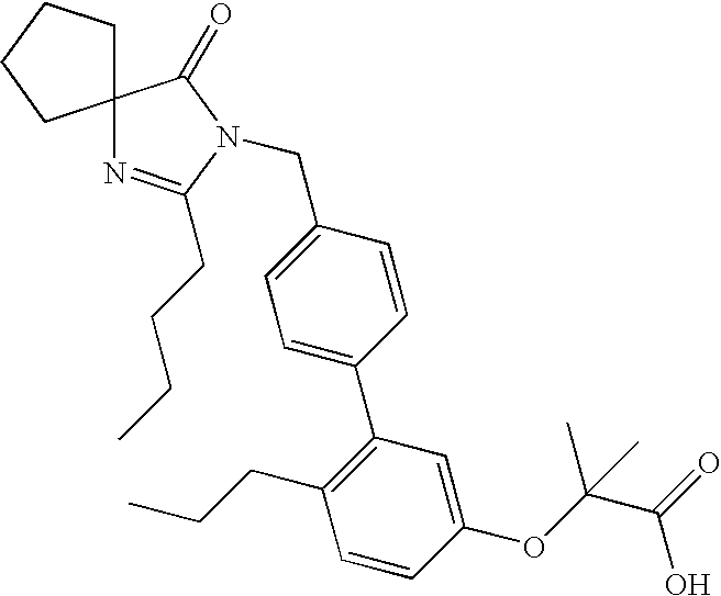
C12(CCCC1)N=C(CCCC)N(CC1=CC=C(C3=C(CCC)C=CC(OC(C(=O)O)(C)C)=C3)C=C1)C2=O
